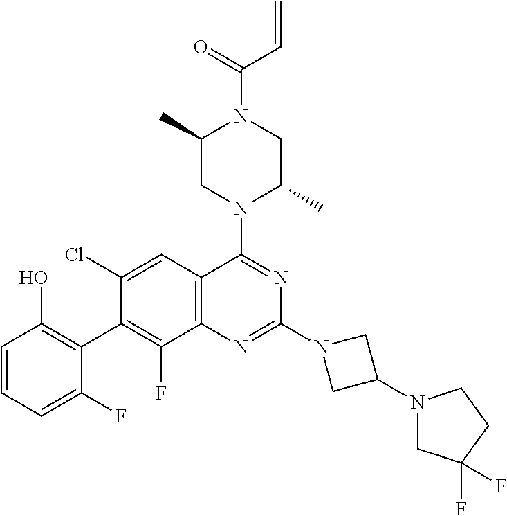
C1=CC=C(F)C(C2=C(F)C3=C(C=C2Cl)C(N2C(C)CN(C(=O)C=C)C(C)C2)=NC(N2CC(N4CC(F)(F)CC4)C2)=N3)=C1O
